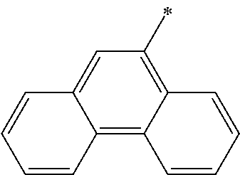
C12=C3C(=C(C)C=C1C=CC=C2)C=CC=C3
